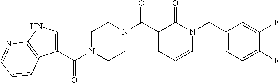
C1(C(N2CCN(C(C3=CC=CN(CC4=CC=C(F)C(F)=C4)C3=O)=O)CC2)=O)=CNC2=C1C=CC=N2
